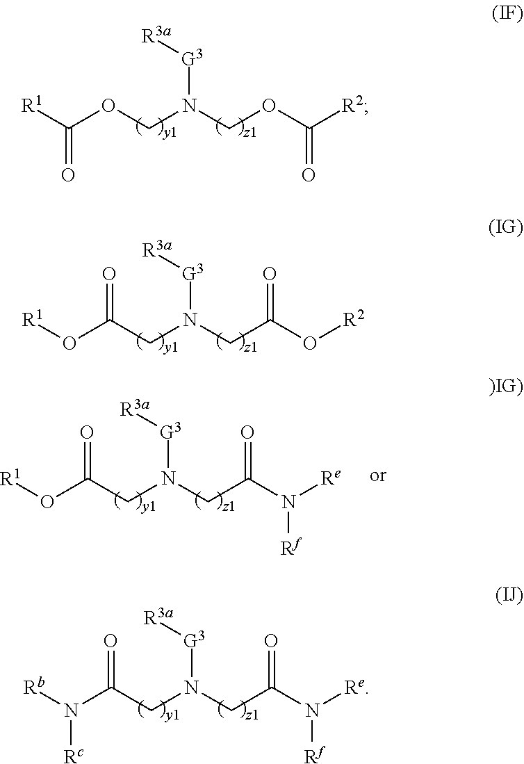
[G3]([R3a])N(COC(=O)[R2])COC(=O)[R1].[G3]([R3a])N(CC(O[R1])=O)CC(=O)O[R2].[G3]([R3a])N(CC(N([Rb])[Rc])=O)CC(=O)N([Re])[Rf].[G3]([R3a])N(CC(O[R1])=O)CC(=O)N([Re])[Rf]
